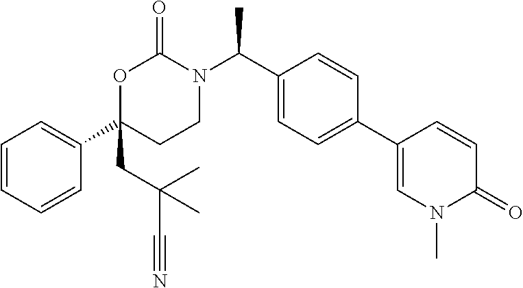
C1=CC=CC(C2(CC(C)(C)C#N)CCN(C(C3=CC=C(C4=CN(C)C(=O)C=C4)C=C3)C)C(=O)O2)=C1
